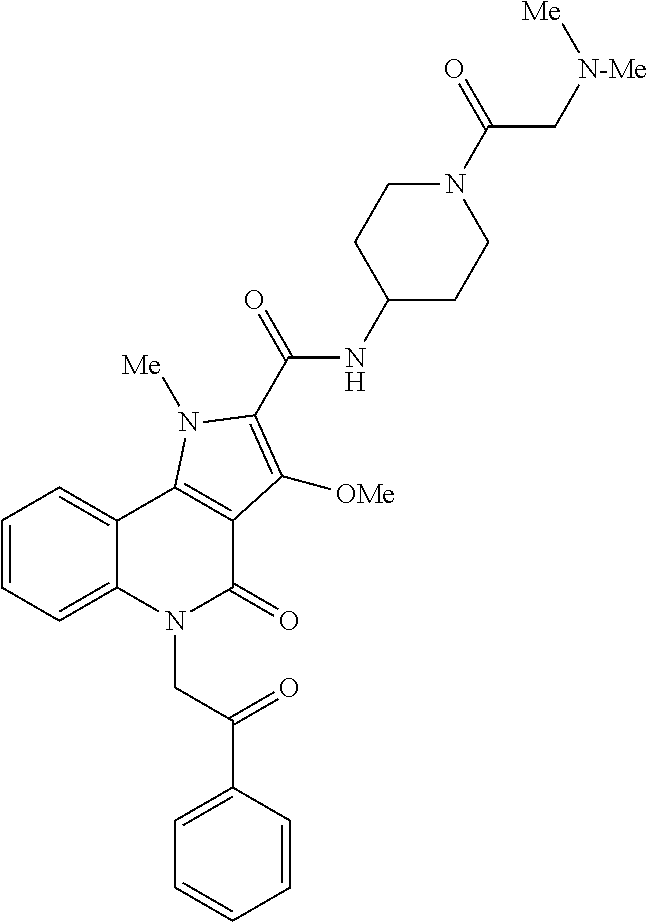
C1=CC=C2C(=C1)C1=C(C(=O)N2CC(=O)C2=CC=CC=C2)C([OMe])=C(C(NC2CCN(C(C[N-Me][Me])=O)CC2)=O)N1[Me]
